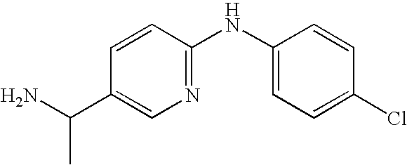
N1=C(NC2=CC=C(Cl)C=C2)C=CC(C(N)C)=C1
